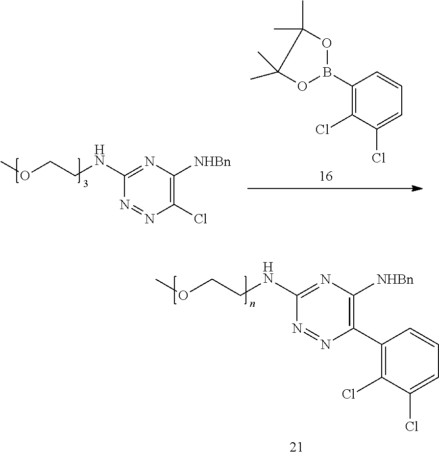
C1(Cl)=C([NHBn])N=C(NCCOC)N=N1.C1(B2OC(C)(C)C(C)(C)O2)=C(Cl)C(Cl)=CC=C1.C1(C2=C(Cl)C(Cl)=CC=C2)=C([NHBn])N=C(NCCOC)N=N1
